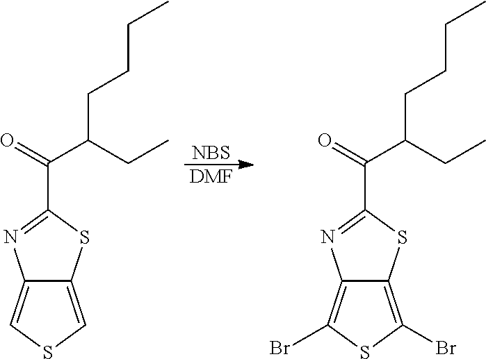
C12=CSC=C1SC(C(=O)C(CCCC)CC)=N2.[NBS].[DMF].C12=C(Br)SC(Br)=C1SC(C(=O)C(CCCC)CC)=N2
